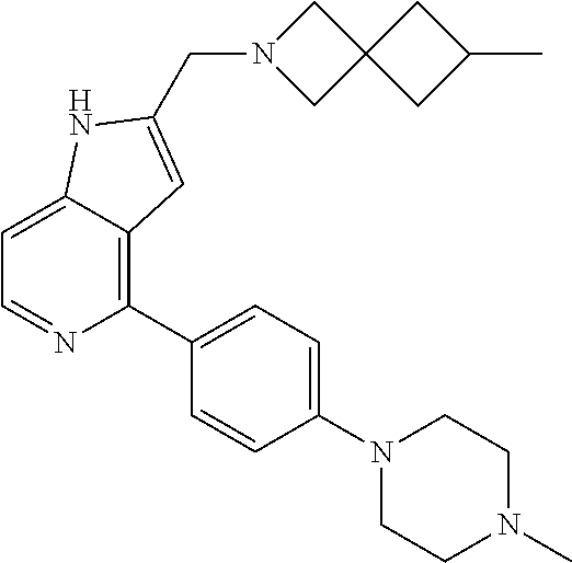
C1=C2C(=C(C3=CC=C(N4CCN(C)CC4)C=C3)N=C1)C=C(CN1CC3(C1)CC(C)C3)N2
